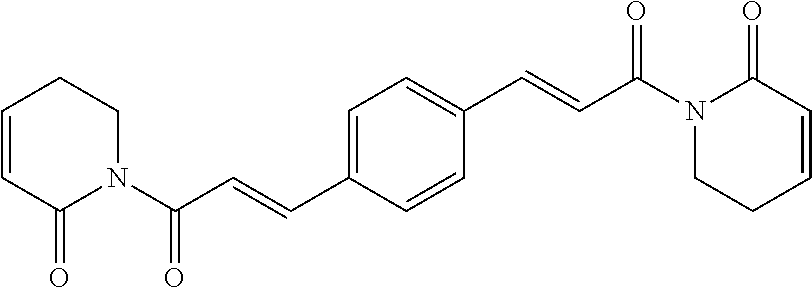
C1=CC(=O)N(C(=O)C=CC2=CC=C(C=CC(=O)N3CCC=CC3=O)C=C2)CC1
